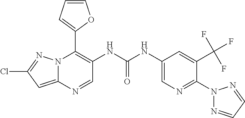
N12C(=CC(Cl)=N1)N=CC(NC(NC1=CN=C(N3N=CC=N3)C(C(F)(F)F)=C1)=O)=C2C1=CC=CO1
